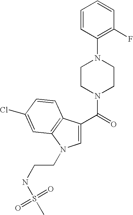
C1=CC(N2CCN(C(=O)C3=CN(CCNS(C)(=O)=O)C4=C3C=CC(Cl)=C4)CC2)=C(F)C=C1
